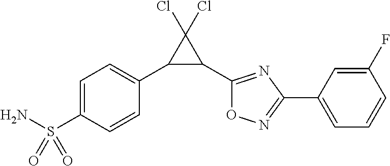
C1=C(S(N)(=O)=O)C=CC(C2C(C3=NC(C4=CC=CC(F)=C4)=NO3)C2(Cl)Cl)=C1
